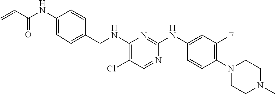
C1=C(CNC2=C(Cl)C=NC(NC3=CC(F)=C(N4CCN(C)CC4)C=C3)=N2)C=CC(NC(C=C)=O)=C1
